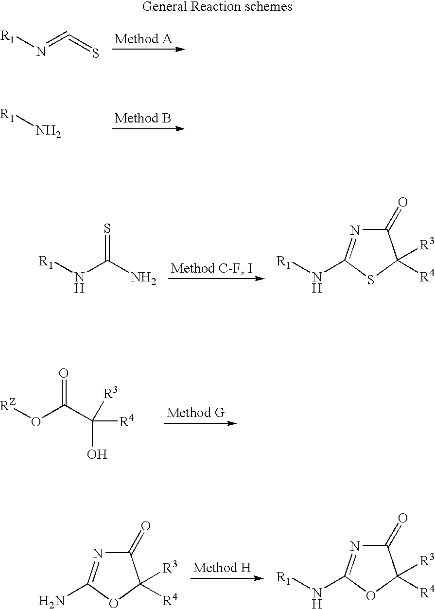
[R1]N=C=S.[R1]N.[R1]NC(=S)N.C1(=O)N=C(N[R1])SC1([R3])[R4].[RZ]OC(C([R4])([R3])O)=O.C1(=O)N=C(N)OC1([R3])[R4].C1(=O)N=C(N[R1])OC1([R3])[R4]
